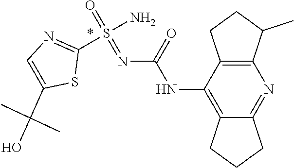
C12=C(C(NC(N=S(=O)(N)C3=NC=C(C(C)(C)O)S3)=O)=C3C(=N1)CCC3)CCC2C
